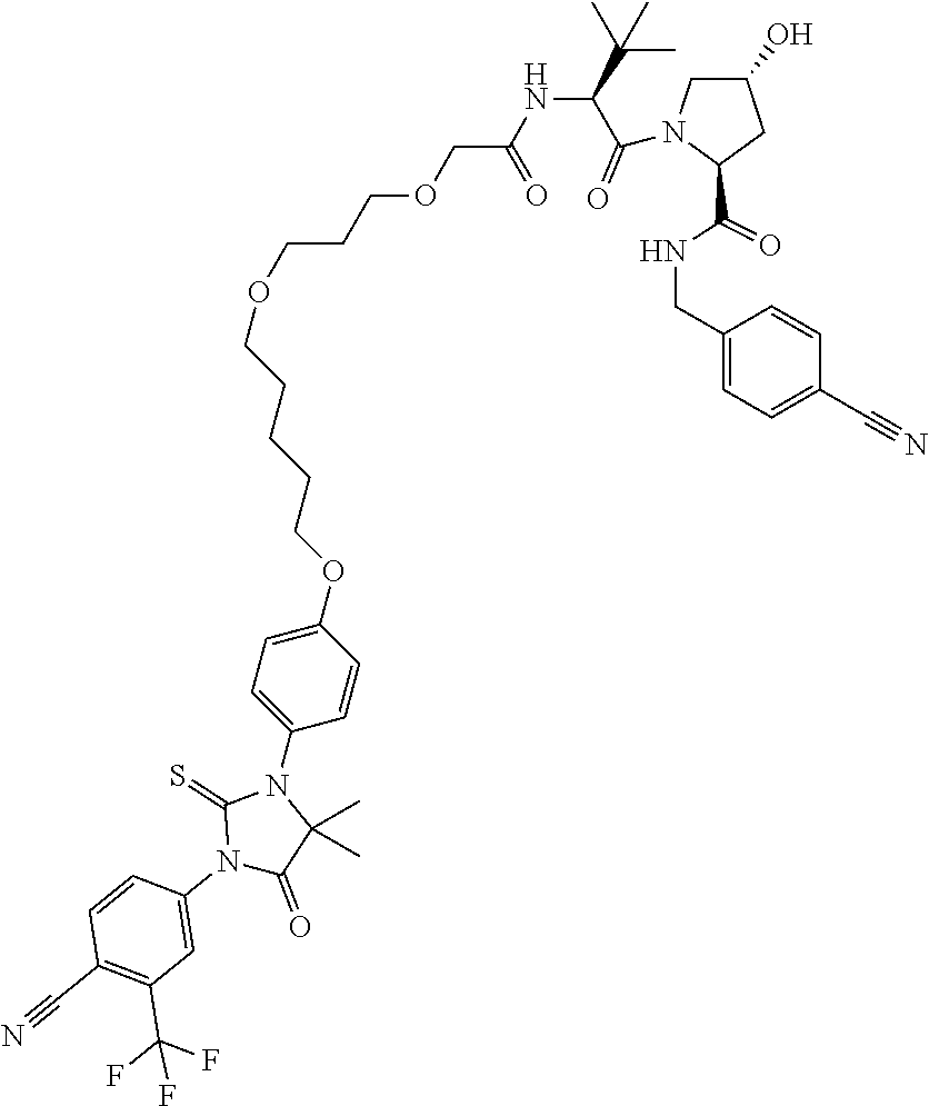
C1C(O)CN(C(C(NC(COCCCOCCCCCOC2=CC=C(N3C(=S)N(C4=CC(C(F)(F)F)=C(C#N)C=C4)C(=O)C3(C)C)C=C2)=O)C(C)(C)C)=O)C1C(=O)NCC1=CC=C(C#N)C=C1
